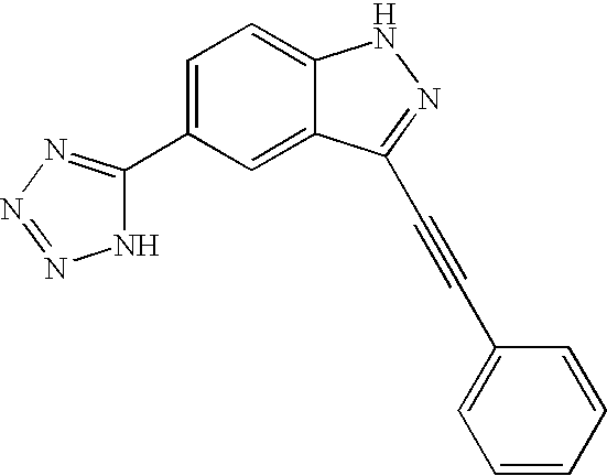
C1(C2=CC=C3C(=C2)C(C#CC2=CC=CC=C2)=NN3)=NN=NN1
